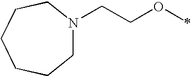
C1N(CCOC)CCCCC1
